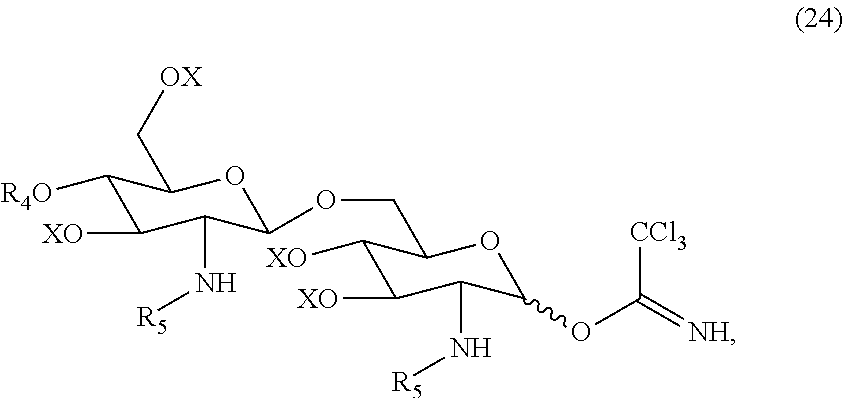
C1([R4O])C([XO])C(N[R5])C(OCC2C([XO])C([XO])C(N[R5])C(OC(=[NH])[CCl3])O2)OC1C[OX]
